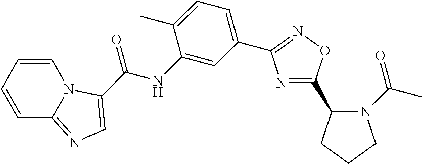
N1=C(C2N(C(=O)C)CCC2)ON=C1C1=CC=C(C)C(NC(=O)C2=CN=C3C=CC=CN32)=C1
